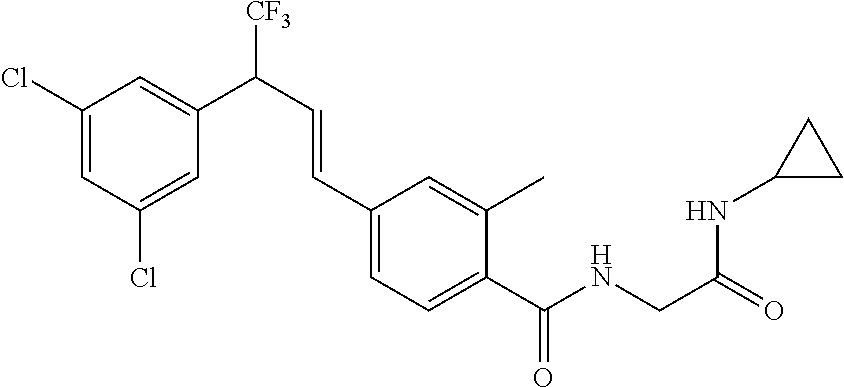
C1(Cl)=CC(Cl)=CC(C([CF3])C=CC2=CC=C(C(NCC(=O)NC3CC3)=O)C(C)=C2)=C1
